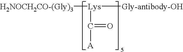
[H2NOCH2CO-(Gly)3][Lys]([Gly-antibody-OH])C([A])=O
